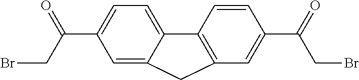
C1=C(C(CBr)=O)C=C2C(=C1)C1=C(C=C(C(=O)CBr)C=C1)C2
